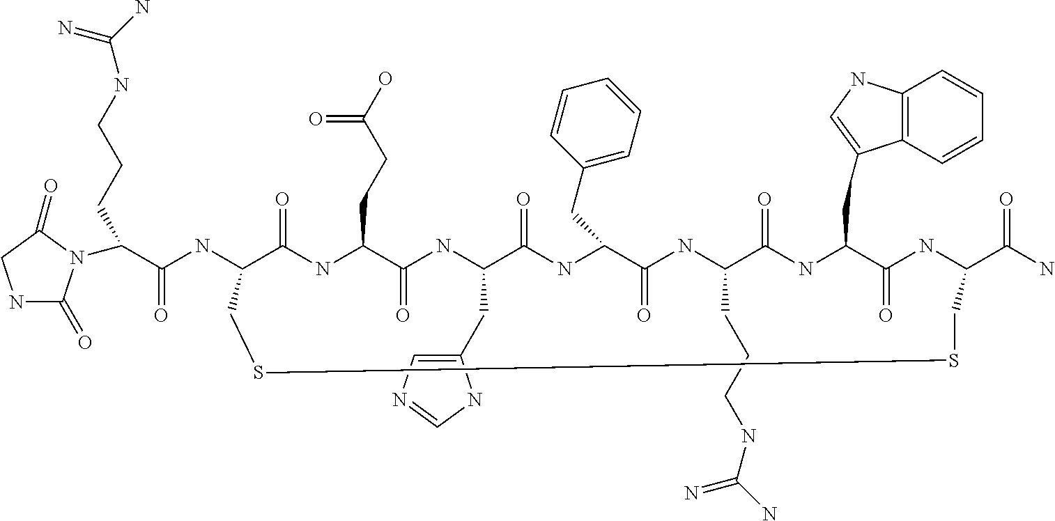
N(C1C(=O)NC(CCC(O)=O)C(=O)NC(CC2=CN=CN2)C(=O)NC(CC2=CC=CC=C2)C(=O)NC(CCCNC(N)=N)C(=O)NC(CC2=CNC3=C2C=CC=C3)C(=O)NC(C(N)=O)CSSC1)C(C(N1C(=O)NCC1=O)CCCNC(N)=N)=O
